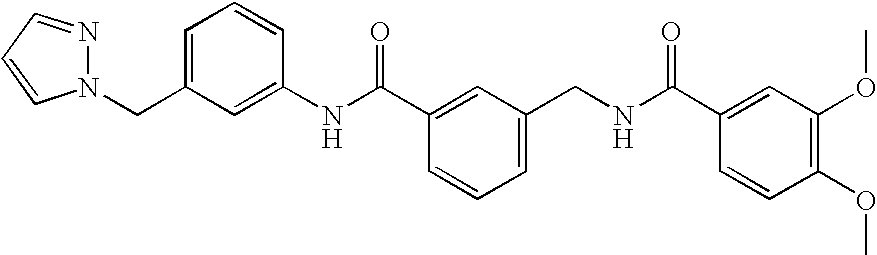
C(C1=CC=CC(NC(C2=CC(CNC(C3=CC(OC)=C(OC)C=C3)=O)=CC=C2)=O)=C1)N1N=CC=C1
